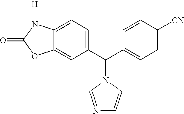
C1(C(C2=CC=C([CN])C=C2)N2C=CN=C2)=CC=C2C(=C1)OC(=O)N2[H]
